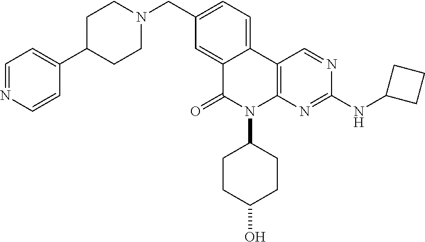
C1=NC=CC(C2CCN(CC3=CC=C4C(=C3)C(=O)N(C3CCC(O)CC3)C3=C4C=NC(NC4CCC4)=N3)CC2)=C1
